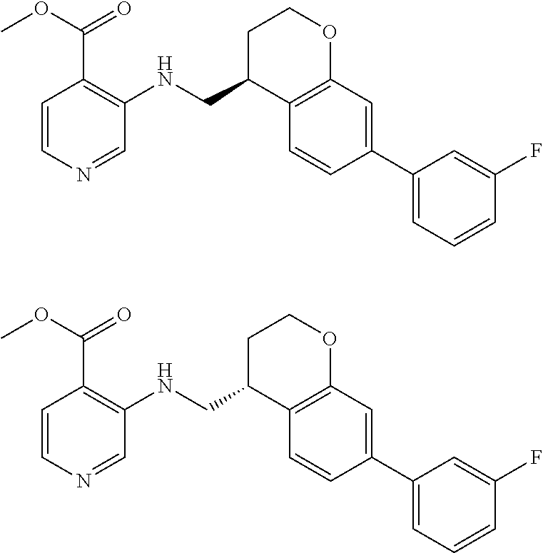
C12=C(C=C(C3=CC=CC(F)=C3)C=C1)OCCC2CNC1=C(C(OC)=O)C=CN=C1.C12=C(C=C(C3=CC=CC(F)=C3)C=C1)OCCC2CNC1=C(C(OC)=O)C=CN=C1
